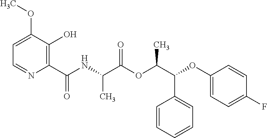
C1=C(OC)C(O)=C(C(NC(C(OC(C(C2=CC=CC=C2)OC2=CC=C(F)C=C2)C)=O)C)=O)N=C1
